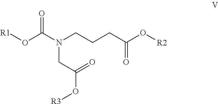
N(CCCC(O[R2])=O)(CC(=O)O[R3])C(O[R1])=O
